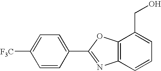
C1=C(C2=NC3=C(O2)C(CO)=CC=C3)C=CC([F3C])=C1
